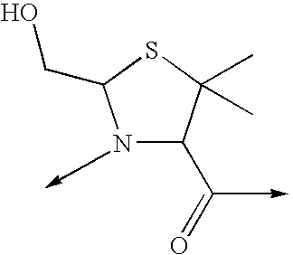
N1C(C=O)C(C)(C)SC1CO
